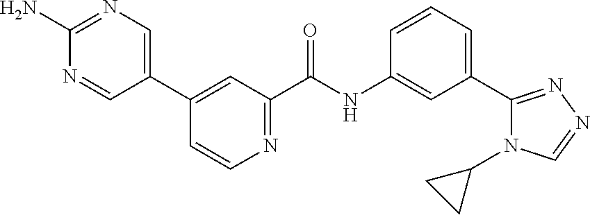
C1(C2=CN=C(N)N=C2)=CC(C(NC2=CC(C3=NN=CN3C3CC3)=CC=C2)=O)=NC=C1
